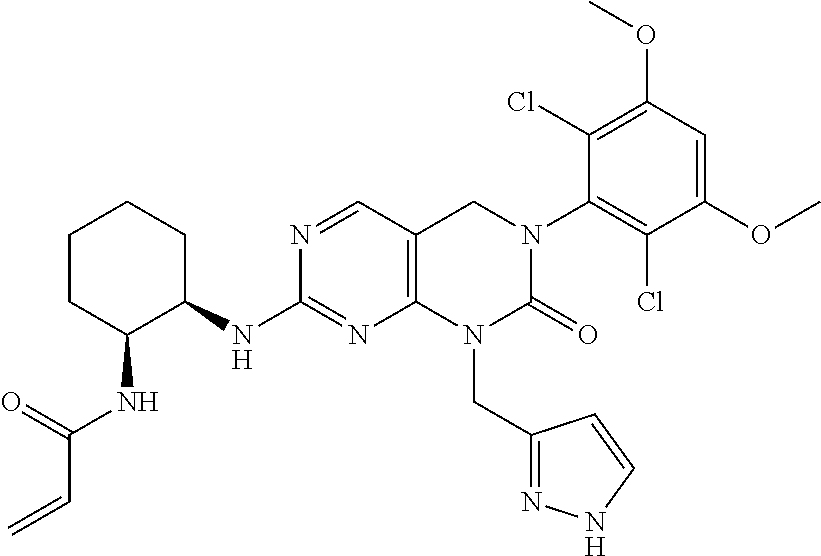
N(C1=NC2=C(C=N1)CN(C1=C(Cl)C(OC)=CC(OC)=C1Cl)C(=O)N2CC1=NNC=C1)C1CCCCC1NC(C=C)=O
